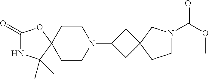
C1(=O)NC(C)(C)C2(O1)CCN(C1CC3(C1)CN(C(OC)=O)CC3)CC2
